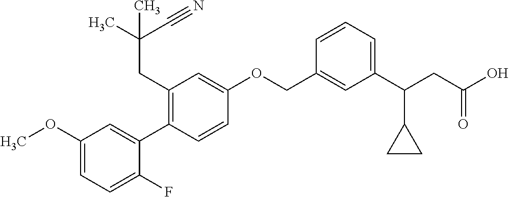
C1(OC)=CC=C(F)C(C2=C(CC(C)(C#N)C)C=C(OCC3=CC(C(CC(O)=O)C4CC4)=CC=C3)C=C2)=C1
